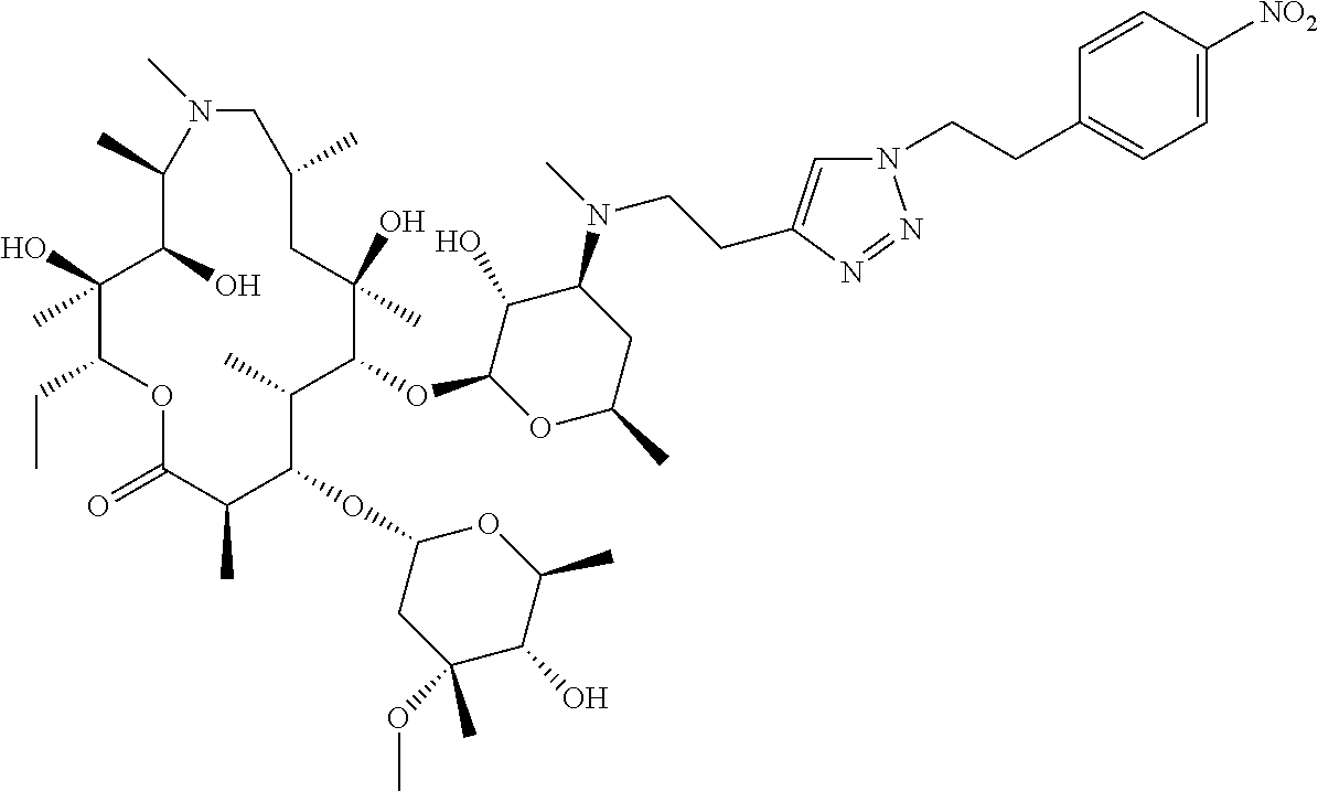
C1(O)C(OC2C(C)C(OC3CC(OC)(C)C(O)C(C)O3)C(C)C(=O)OC(CC)C(O)(C)C(O)C(C)N(C)CC(C)CC2(O)C)OC(C)CC1N(C)CCC1=CN(CCC2=CC=C([NO2])C=C2)N=N1
